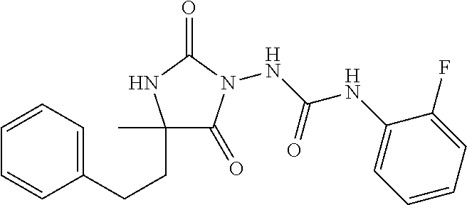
C1(C)(CCC2=CC=CC=C2)C(=O)N(NC(NC2=CC=CC=C2F)=O)C(=O)N1
